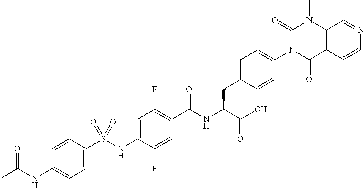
C1=C(S(NC2=CC(F)=C(C(NC(C(O)=O)CC3=CC=C(N4C(=O)C5=C(N(C)C4=O)C=NC=C5)C=C3)=O)C=C2F)(=O)=O)C=CC(NC(C)=O)=C1
